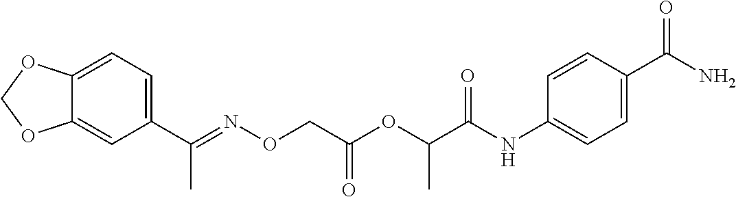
C1(C(=NOCC(OC(C(NC2=CC=C(C(N)=O)C=C2)=O)C)=O)C)=CC=C2C(=C1)OCO2
